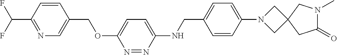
C1=CC(C(F)F)=NC=C1COC1=CC=C(NCC2=CC=C(N3CC4(C3)CN(C)C(=O)C4)C=C2)N=N1
